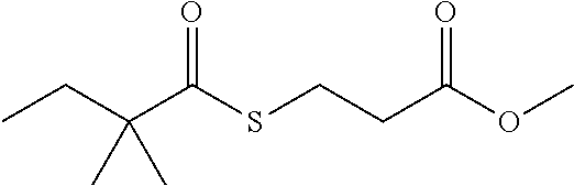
CCC(C(SCCC(OC)=O)=O)(C)C
